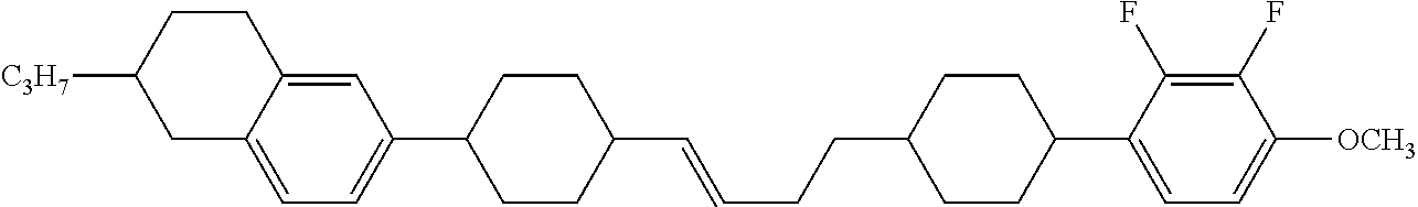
C1=C2C(=CC=C1C1CCC(C=CCCC3CCC(C4=CC=C([OCH3])C(F)=C4F)CC3)CC1)CC([C3H7])CC2
